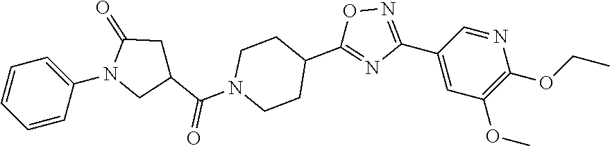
C1(C2=NOC(C3CCN(C(C4CN(C5=CC=CC=C5)C(=O)C4)=O)CC3)=N2)=CC(OC)=C(OCC)N=C1
